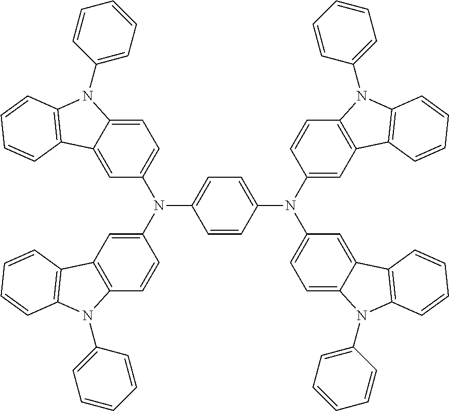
C1=C2C(=CC(N(C3=CC4=C(C=C3)N(C3=CC=CC=C3)C3=C4C=CC=C3)C3=CC=C(N(C4=CC5=C(C=C4)N(C4=CC=CC=C4)C4=C5C=CC=C4)C4=CC=C5C(=C4)C4=C(N5C5=CC=CC=C5)C=CC=C4)C=C3)=C1)C1=C(N2C2=CC=CC=C2)C=CC=C1
